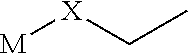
[M][X]CC
